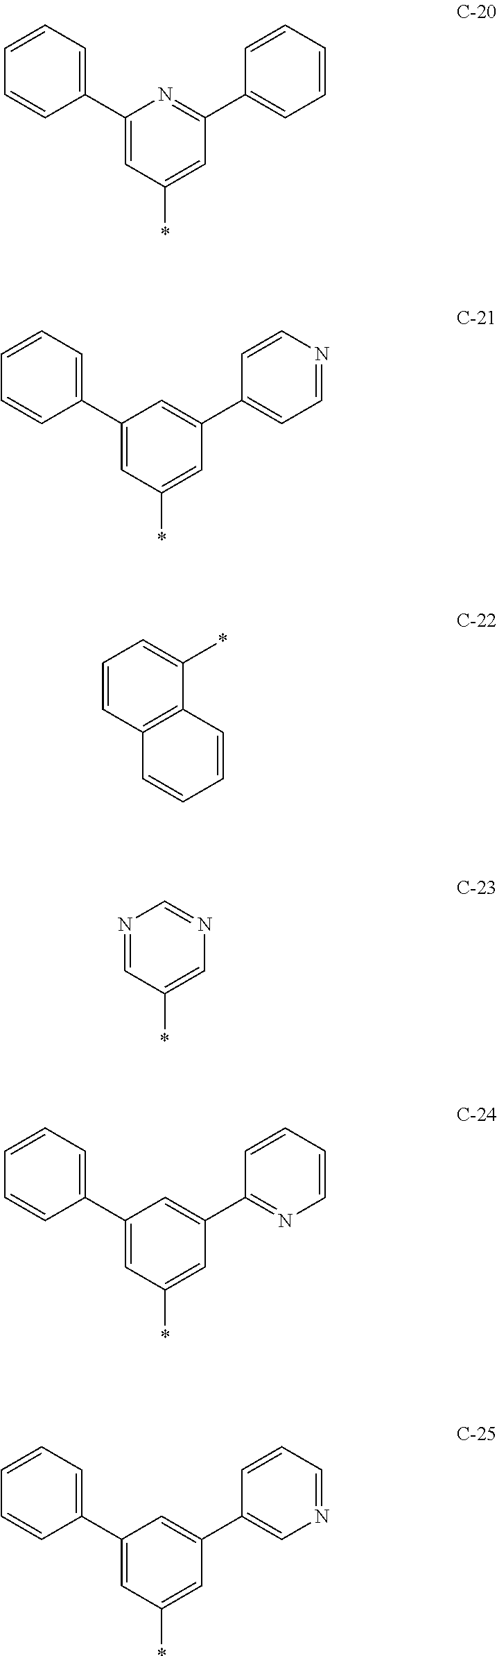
C1(C2=CC=CC=C2)=CC(*)=CC(C2=CC=CC=C2)=N1.C1(C2=CC=CC=C2)=CC(*)=CC(C2=CC=NC=C2)=C1.C1=CC2=C(C(*)=C1)C=CC=C2.N1=CC(*)=CN=C1.C1(C2=CC=CC=C2)=CC(*)=CC(C2=NC=CC=C2)=C1.C1(C2=CC=CC=C2)=CC(*)=CC(C2=CN=CC=C2)=C1
